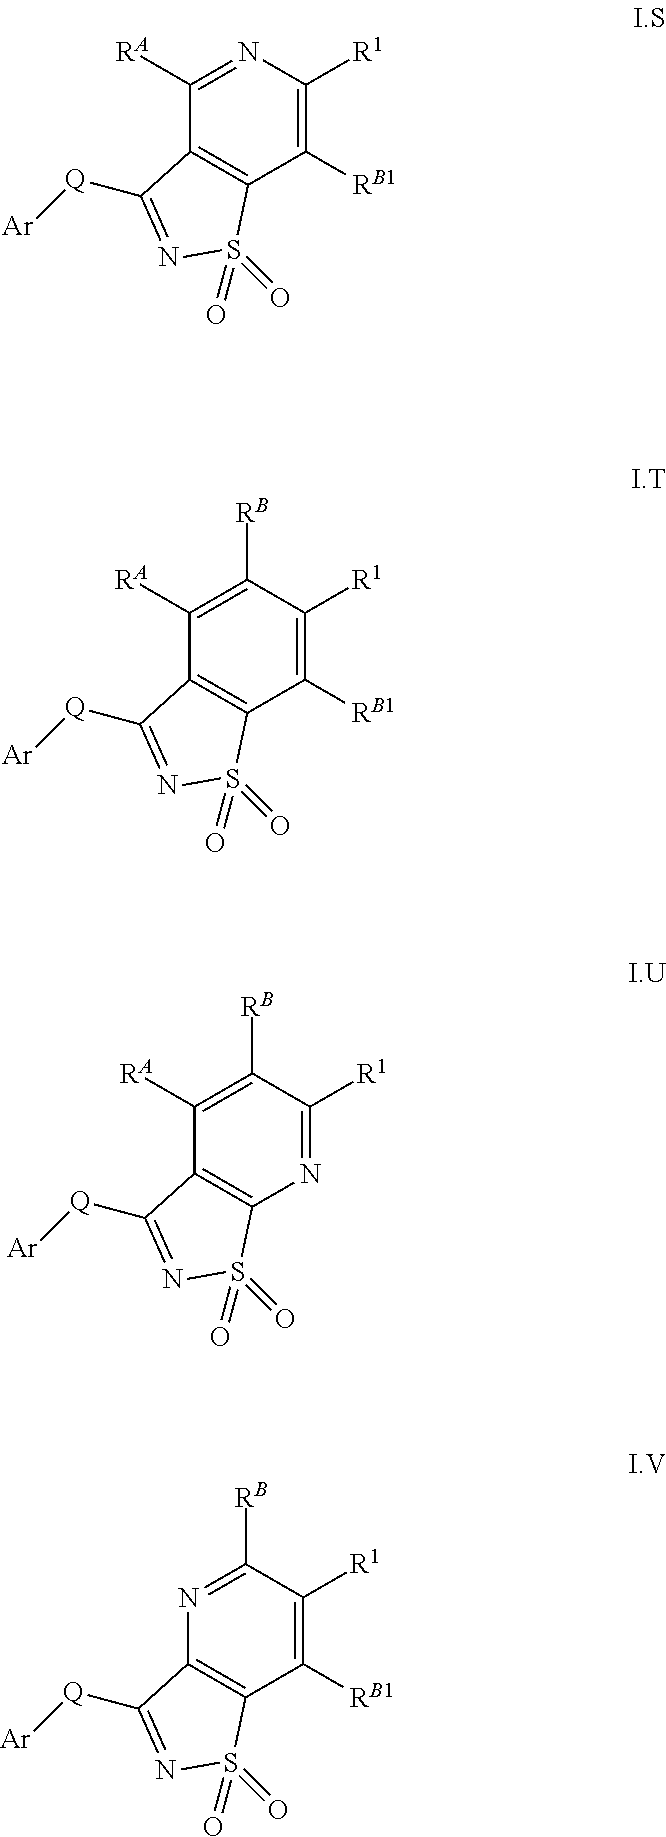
C12=C(N=C([R1])C([RB])=C1[RA])S(=O)(=O)N=C2[Q][Ar].C12=C(C([RB1])=C([R1])C([RB])=C1[RA])S(=O)(=O)N=C2[Q][Ar].C12=C(C([RB1])=C([R1])N=C1[RA])S(=O)(=O)N=C2[Q][Ar].C12=C(C([RB1])=C([R1])C([RB])=N1)S(=O)(=O)N=C2[Q][Ar]
